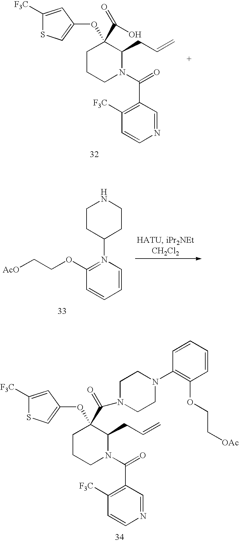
O(C1(C(O)=O)CCCN(C(=O)C2=C([F3C])C=CN=C2)C1CC=C)C1=CSC([F3C])=C1.C1CC(N2=C(OCC[AcO])C=CC=C2)CCN1.O(C1(C(N2CCN(C3=C(OCC[OAc])C=CC=C3)CC2)=O)CCCN(C(=O)C2=C([F3C])C=CN=C2)C1CC=C)C1=CSC([F3C])=C1
